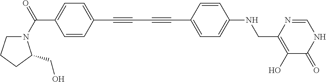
C1=C(C(N2CCCC2CO)=O)C=CC(C#CC#CC2=CC=C(NCC3=C(O)C(=O)NC=N3)C=C2)=C1
